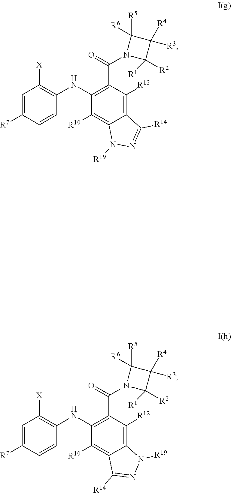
C1=C([R7])C=CC(NC2=C(C(=O)N3C([R1])([R2])C([R4])([R3])C3([R5])[R6])C([R12])=C3C(=C2[R10])N([R19])N=C3[R14])=C1[X].C1=C([R7])C=CC(NC2=C(C(=O)N3C([R1])([R2])C([R4])([R3])C3([R5])[R6])C([R12])=C3C(=C2[R10])C([R14])=NN3[R19])=C1[X]
